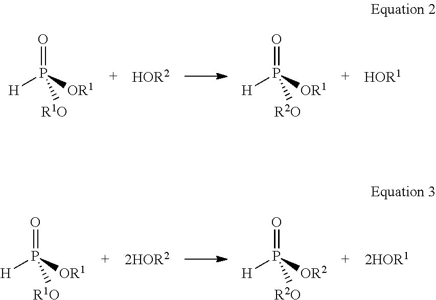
[H]P([OR1])(=O)[R1O].[HOR2].[H]P([OR1])(=O)[R2O].[HOR1].[H]P([OR1])(=O)[R1O].[2HOR2].[H]P([OR2])(=O)[R2O].[2HOR1]
